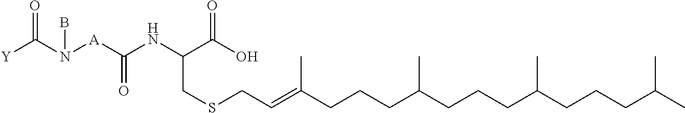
[Y]C(N([A]C(NC(C(O)=O)CSCC=C(CCCC(CCCC(CCCC(C)C)C)C)C)=O)B)=O
